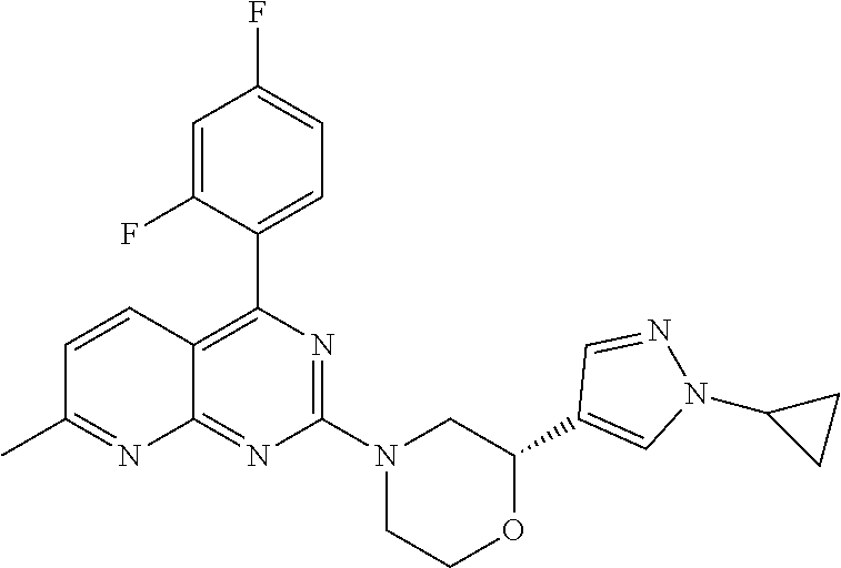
C1(C2=CN(C3CC3)N=C2)OCCN(C2=NC(C3=CC=C(F)C=C3F)=C3C(=N2)N=C(C)C=C3)C1
